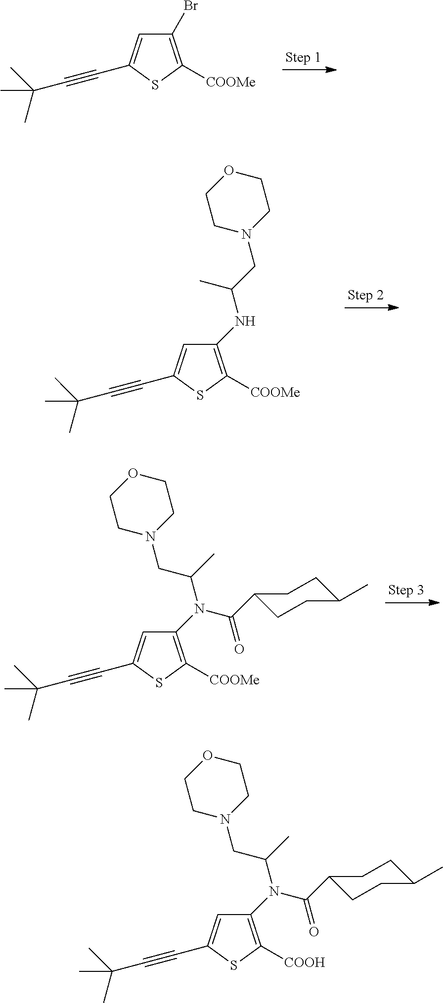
C1(Br)=C([COOMe])SC(C#CC(C)(C)C)=C1.C1(NC(C)CN2CCOCC2)=C([COOMe])SC(C#CC(C)(C)C)=C1.C1(N(C(=O)C2CCC(C)CC2)C(CN2CCOCC2)C)=C([COOMe])SC(C#CC(C)(C)C)=C1.C1(N(C(=O)C2CCC(C)CC2)C(CN2CCOCC2)C)=C([COOH])SC(C#CC(C)(C)C)=C1
